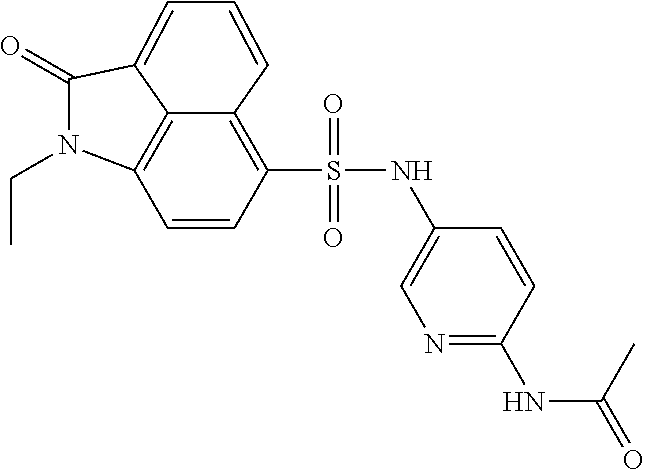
C1=CC(S(NC2=CN=C(NC(C)=O)C=C2)(=O)=O)=C2C=CC=C3C(=O)N(CC)C1=C23
